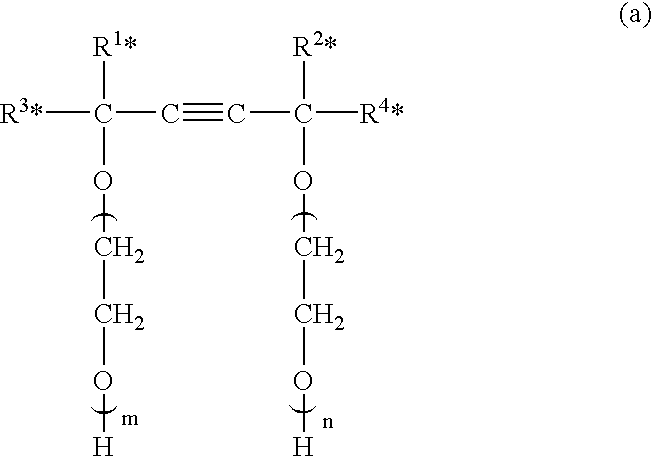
[R1*]C([R3*])(C#CC([R4*])([R2*])OCCO[H])OCCO[H]
